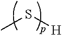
S(C)[H]
